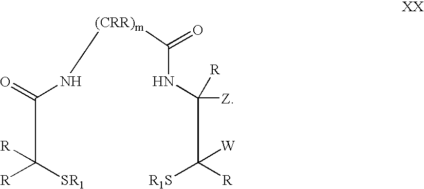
C(C(N[(CRR)m]C(NC(C([R])([W])[R1S])([R])[Z])=O)=O)([R])([R])[SR1]
